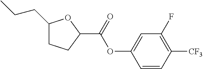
C1(CCC)CCC(C(OC2=CC(F)=C([CF3])C=C2)=O)O1
